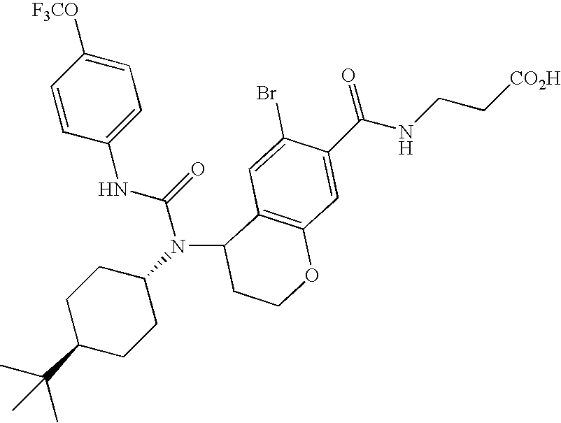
C12=C(C=C(Br)C(C(NCC[CO2H])=O)=C1)C(N(C1CCC(C(C)(C)C)CC1)C(=O)NC1=CC=C([F3CO])C=C1)CCO2
